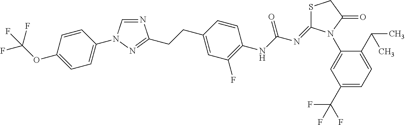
N1=CN(C2=CC=C(OC(F)(F)F)C=C2)N=C1CCC1=CC(F)=C(NC(N=C2SCC(=O)N2C2=CC(C(F)(F)F)=CC=C2C(C)C)=O)C=C1
